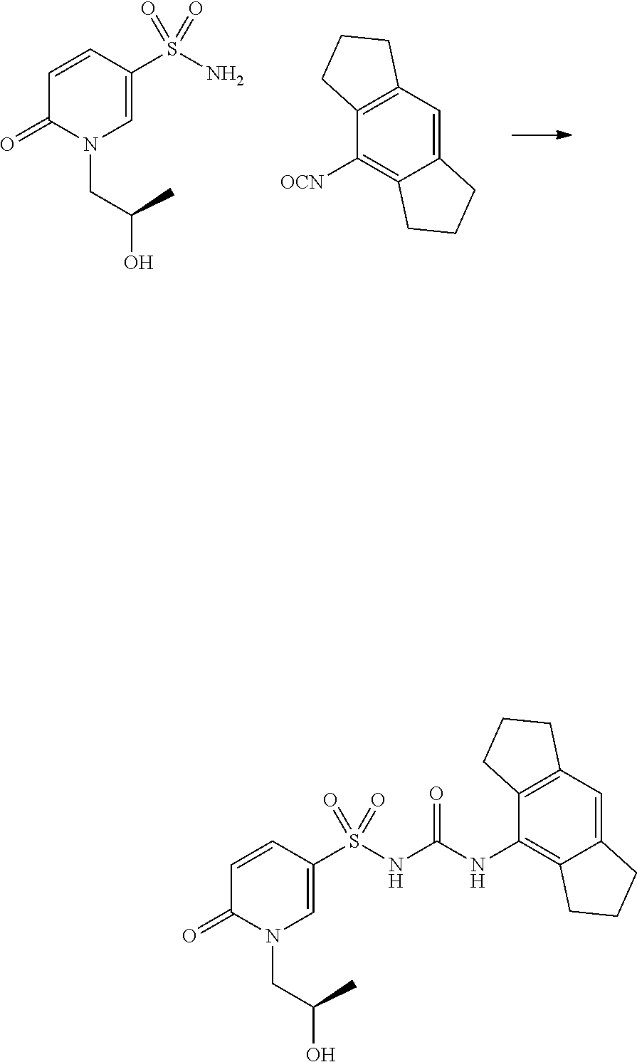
C12=CC3=C(C([OCN])=C1CCC2)CCC3.NS(C1=CN(CC(O)C)C(=O)C=C1)(=O)=O.C12=CC3=C(C(NC(NS(C4=CN(CC(O)C)C(=O)C=C4)(=O)=O)=O)=C1CCC2)CCC3
